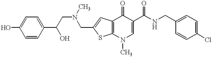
C1(CNC(C2=CN(C)C3=C(C2=O)C=C(CN(CC(C2=CC=C(O)C=C2)O)C)S3)=O)=CC=C(Cl)C=C1
